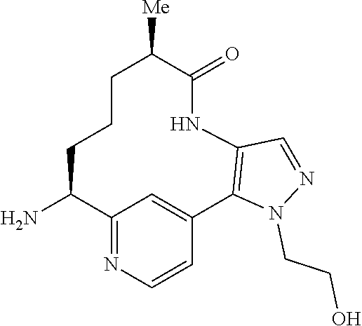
C12=NC=CC(=C1)C1=C(NC(=O)C([Me])CCCC2N)C=NN1CCO
